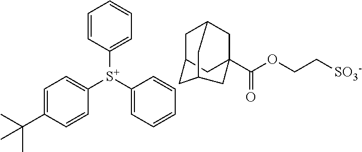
C1=C(C(C)(C)C)C=CC([S+](C2=CC=CC=C2)C2=CC=CC=C2)=C1.C1C2CC3(C(OCC[SO3-])=O)CC1CC(C2)C3
